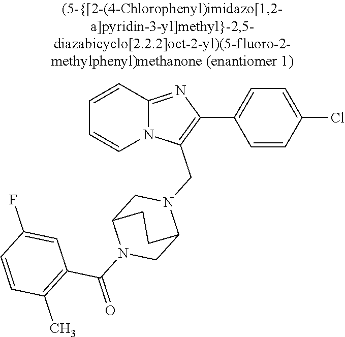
N12C(=NC(C3=CC=C(Cl)C=C3)=C1CN1CC3N(C(=O)C4=C(C)C=CC(F)=C4)CC1CC3)C=CC=C2
